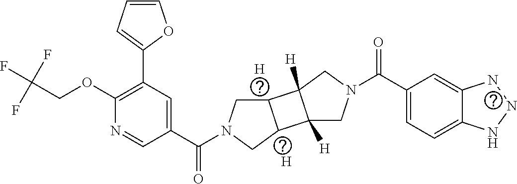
[H].[H].C1(OCC(F)(F)F)=C(C2=CC=CO2)C=C(C(N2CC3C(C2)C2([H])C3([H])CN(C(C3=CC=C4C(=C3)NNN4)=O)C2)=O)C=N1
